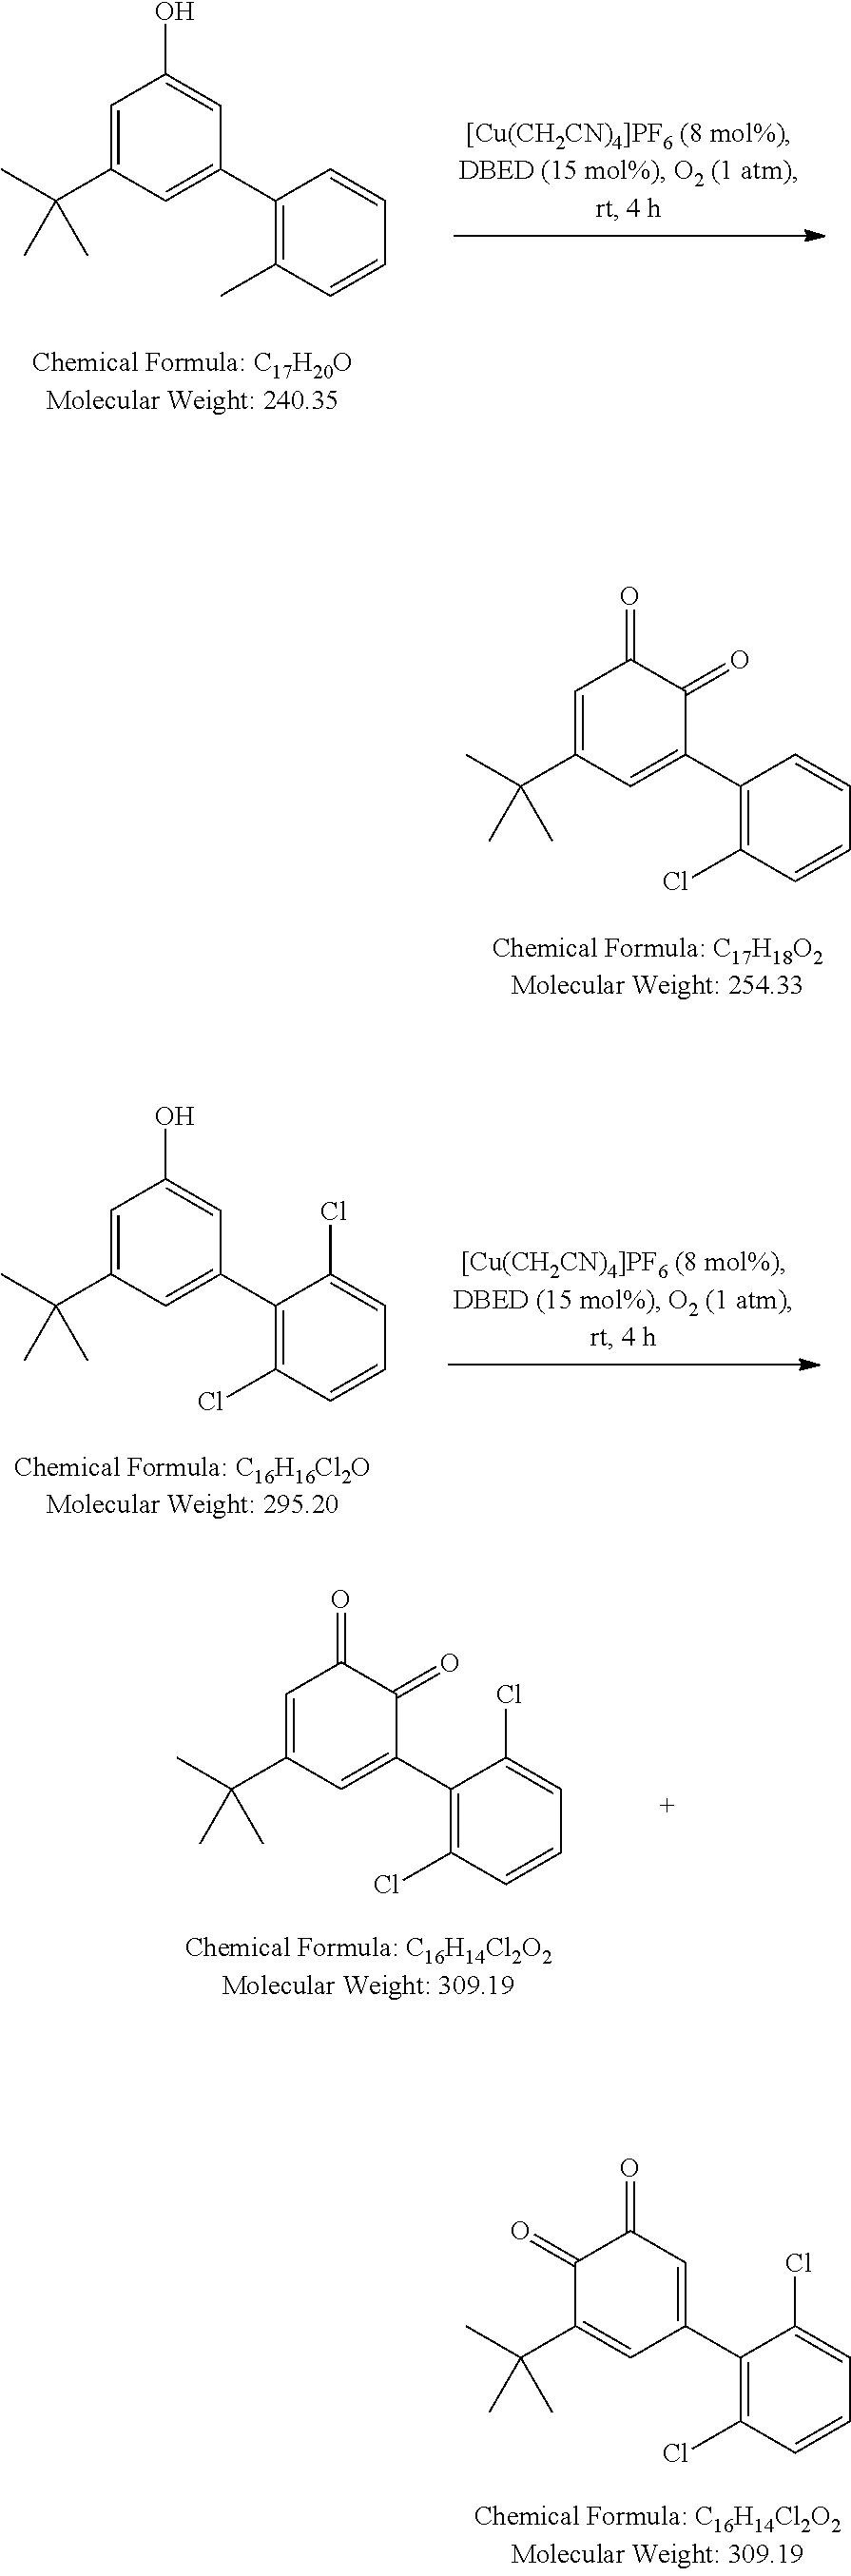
C1=C(C(C)(C)C)C=C(C2=C(C)C=CC=C2)C=C1O.C1=C(C(C)(C)C)C=C(C2=C(Cl)C=CC=C2)C(=O)C1=O.C1=C(C(C)(C)C)C=C(C2=C(Cl)C=CC=C2Cl)C=C1O.C1=C(C(C)(C)C)C=C(C2=C(Cl)C=CC=C2Cl)C(=O)C1=O.C1(=O)C(C(C)(C)C)=CC(C2=C(Cl)C=CC=C2Cl)=CC1=O
